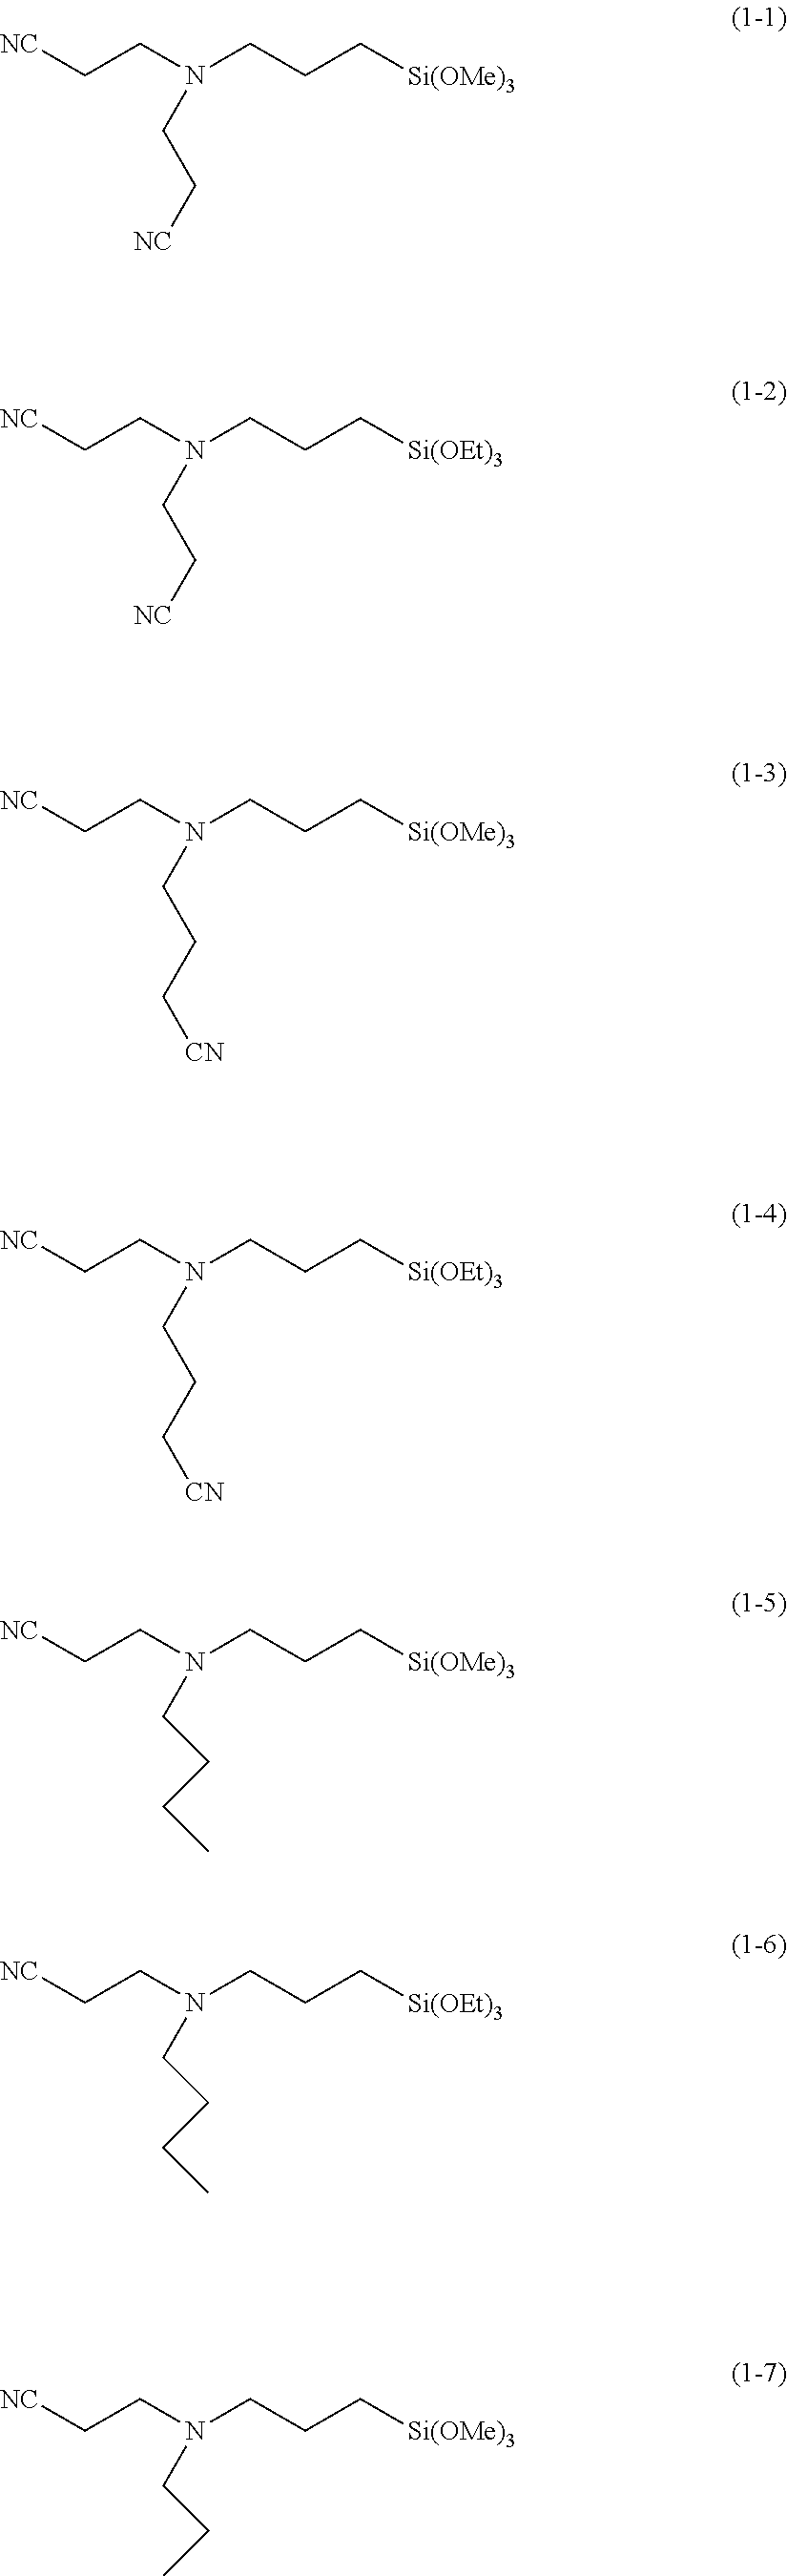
[NC]CCN(CCC[Si(OMe)3])CC[NC].[NC]CCN(CCC[Si(OEt)3])CC[NC].[NC]CCN(CCC[Si(OMe)3])CCC[CN].[NC]CCN(CCC[Si(OEt)3])CCC[CN].[NC]CCN(CCC[Si(OMe)3])CCCC.[NC]CCN(CCC[Si(OEt)3])CCCC.[NC]CCN(CCC[Si(OMe)3])CCC
